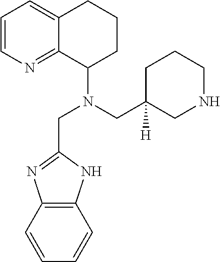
C1=CN=C2C(=C1)CCCC2N(CC1=NC2=C(N1)C=CC=C2)CC1([H])CNCCC1
